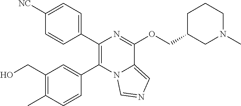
C1=CC(C2=C(C3=CC(CO)=C(C)C=C3)N3C(=CN=C3)C(OCC3CN(C)CCC3)=N2)=CC=C1[NC]
